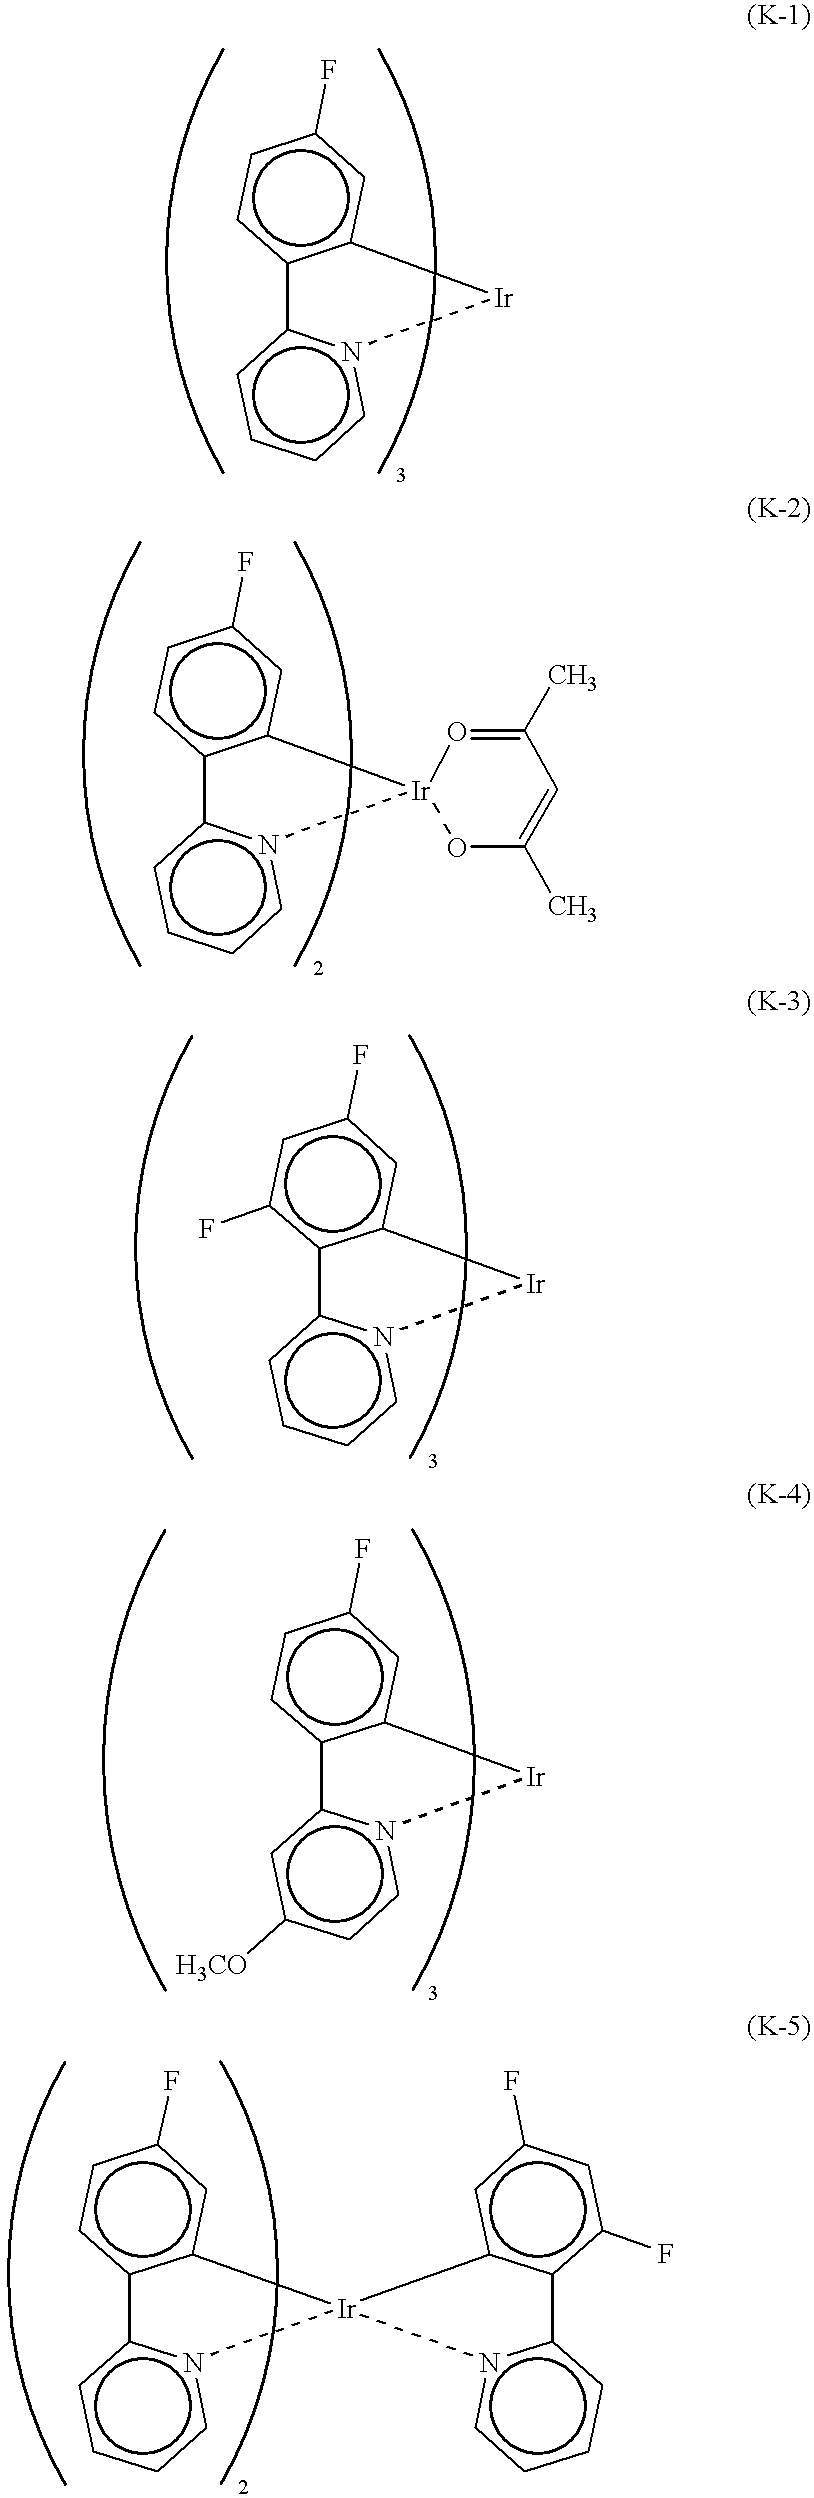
c12c(cc(F)cc1)[Ir]n1c-2cccc1.c12c(cc(F)cc1)[Ir]1(n3c-2cccc3)OC(C)=CC(C)=O1.c12c(cc(F)cc1F)[Ir]n1c-2cccc1.c12c(cc(F)cc1)[Ir]n1c-2cc([H3CO])cc1.c12c(cc(F)cc1)[Ir]1(n3c-2cccc3)n2c(cccc2)-c2c1cc(F)cc2F
